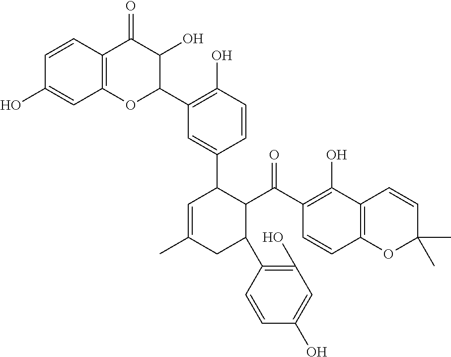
C12=C(C=CC(O)=C1)C(=O)C(O)C(C1=C(O)C=CC(C3C=C(C)CC(C4=C(O)C=C(O)C=C4)C3C(=O)C3=C(O)C4=C(C=C3)OC(C)(C)C=C4)=C1)O2
